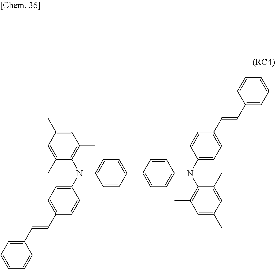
C(=CC1=CC=C(N(C2=C(C)C=C(C)C=C2C)C2=CC=C(C3=CC=C(N(C4=CC=C(C=CC5=CC=CC=C5)C=C4)C4=C(C)C=C(C)C=C4C)C=C3)C=C2)C=C1)C1=CC=CC=C1
